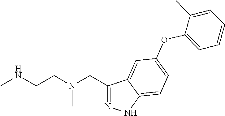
C1(CN(CCNC)C)=NNC2=CC=C(OC3=CC=CC=C3C)C=C12
